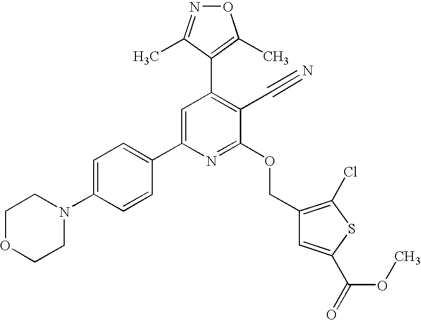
C1OCCN(C2=CC=C(C3=CC(C4=C(C)ON=C4C)=C(C#N)C(OCC4=C(Cl)SC(C(=O)OC)=C4)=N3)C=C2)C1
